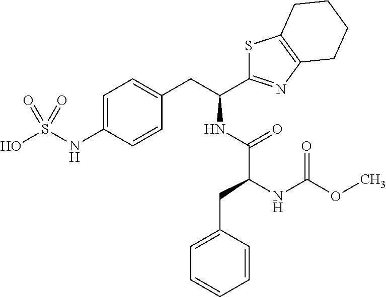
C1=C(NS(O)(=O)=O)C=CC(CC(NC(C(NC(OC)=O)CC2=CC=CC=C2)=O)C2=NC3=C(S2)CCCC3)=C1
